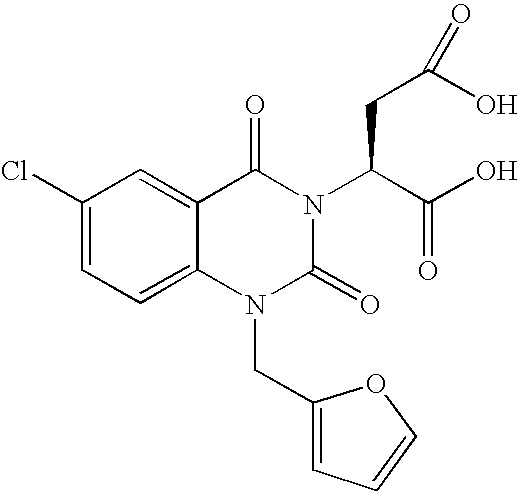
C1=C(Cl)C=C2C(=C1)N(CC1=CC=CO1)C(=O)N(C(C(=O)O)CC(O)=O)C2=O
